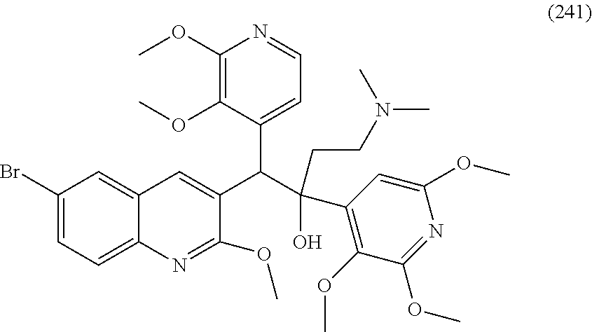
C1(Br)=CC=C2C(=C1)C=C(C(C(CCN(C)C)(C1=C(OC)C(OC)=NC(OC)=C1)O)C1=CC=NC(OC)=C1OC)C(OC)=N2
